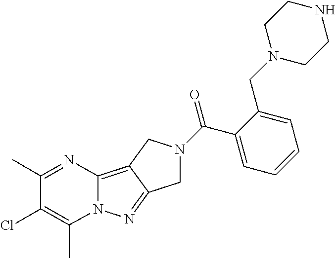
C12=C3C(=NN1C(C)=C(Cl)C(C)=N2)CN(C(C1=CC=CC=C1CN1CCNCC1)=O)C3
